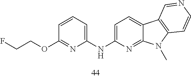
C1=C(NC2=CC=CC(OCCF)=N2)N=C2C(=C1)C1=C(N2C)C=CN=C1
